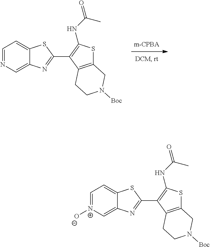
C1=NC=C2C(=C1)SC(C1=C(NC(=O)C)SC3=C1CCN([Boc])C3)=N2.C1=[N+]([O-])C=C2C(=C1)SC(C1=C(NC(=O)C)SC3=C1CCN([Boc])C3)=N2
